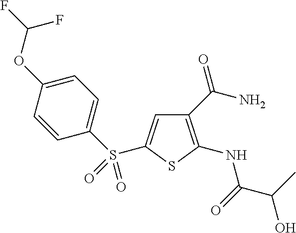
C1(C(N)=O)=C(NC(C(C)O)=O)SC(S(C2=CC=C(OC(F)F)C=C2)(=O)=O)=C1
